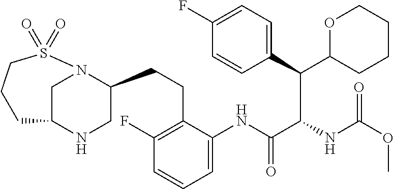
C1C2NCC(CCC3=C(F)C=CC=C3NC(C(NC(OC)=O)C(C3=CC=C(F)C=C3)C3CCCCO3)=O)N1S(=O)(=O)CCC2
